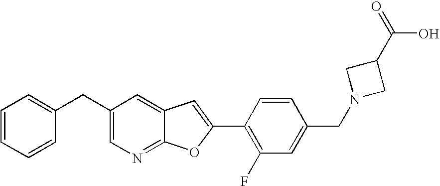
C1(CC2=CN=C3C(=C2)C=C(C2=C(F)C=C(CN4CC(C(=O)O)C4)C=C2)O3)=CC=CC=C1
